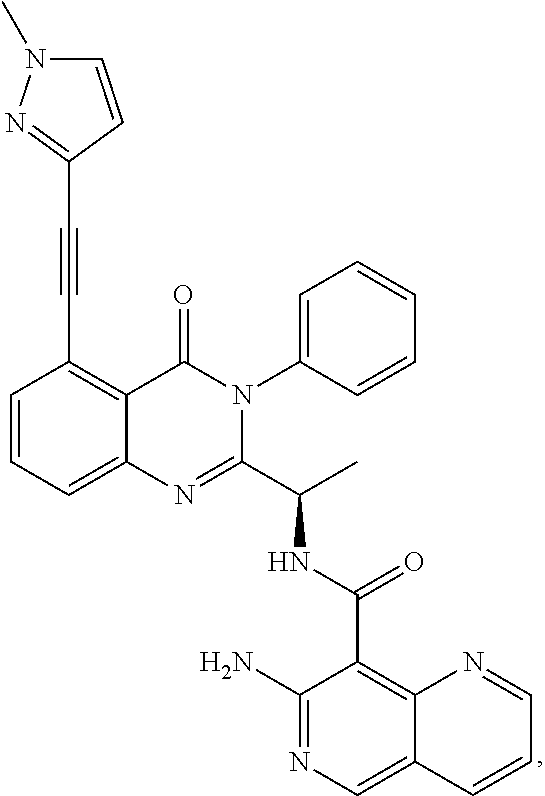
C(C1=C2C(=CC=C1)N=C(C(C)NC(C1=C3C(=CN=C1N)C=CC=N3)=O)N(C1=CC=CC=C1)C2=O)#CC1=NN(C)C=C1
